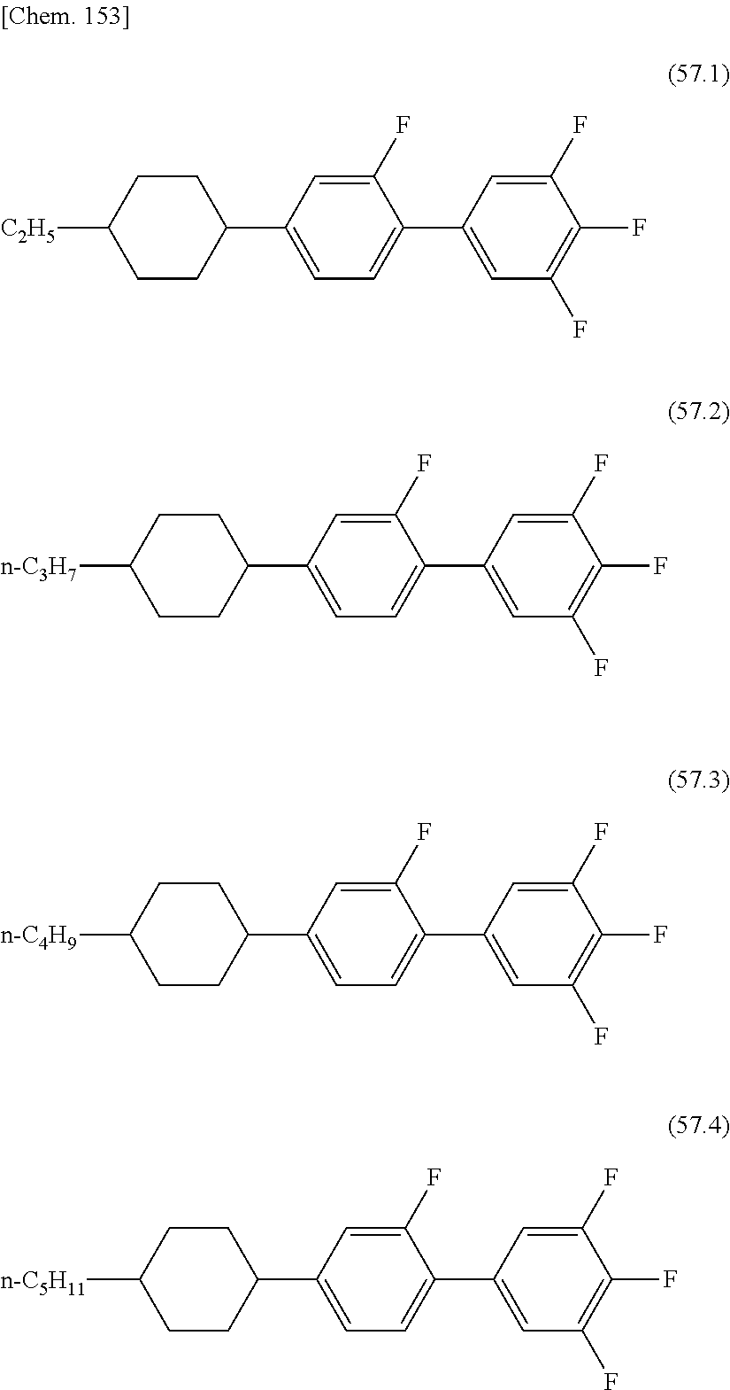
C1CC([C2H5])CCC1C1=CC=C(C2=CC(F)=C(F)C(F)=C2)C(F)=C1.C1CC([n-C3H7])CCC1C1=CC=C(C2=CC(F)=C(F)C(F)=C2)C(F)=C1.C1CC([n-C4H9])CCC1C1=CC=C(C2=CC(F)=C(F)C(F)=C2)C(F)=C1.C1CC([n-C5H11])CCC1C1=CC=C(C2=CC(F)=C(F)C(F)=C2)C(F)=C1
